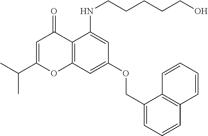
C12=C(C=C(OCC3=CC=CC4=C3C=CC=C4)C=C1NCCCCCO)OC(C(C)C)=CC2=O
